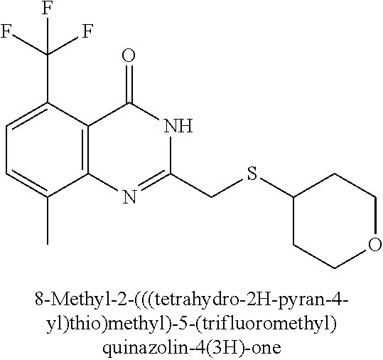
C1=C(C)C2=C(C(C(F)(F)F)=C1)C(=O)NC(CSC1CCOCC1)=N2
